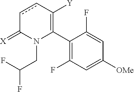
C1(C2=C([Y])ccC(=[X])N2CC(F)F)=C(F)C=C([OMe])C=C1F
